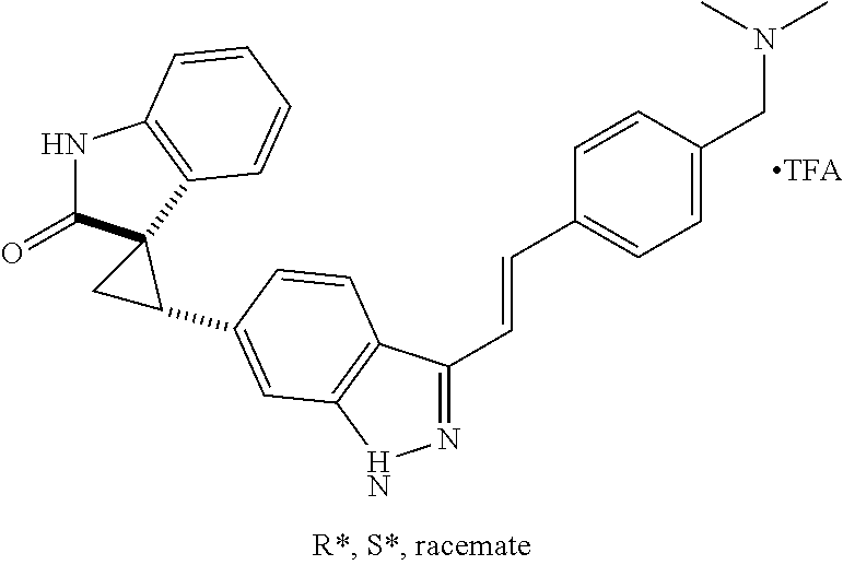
N1=C(C=CC2=CC=C(CN(C)C)C=C2)C2=C(N1)C=C(C1C3(C(=O)NC4=C3C=CC=C4)C1)C=C2
